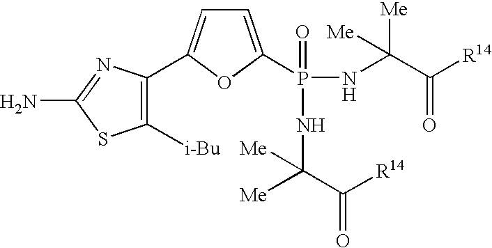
C1([i-Bu])=C(C2=CC=C(P(=O)(NC([Me])([Me])C([R14])=O)NC(C([R14])=O)([Me])[Me])O2)N=C(N)S1
